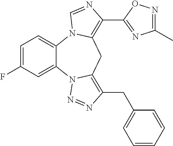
C1=C(F)C=C2C(=C1)N1C(=C(C3=NC(C)=NO3)N=C1)CC1=C(CC3=CC=CC=C3)N=NN21
